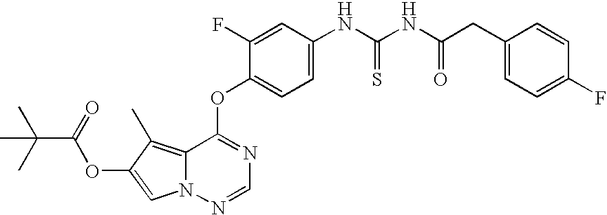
C1=C(F)C(OC2=NC=NN3C2=C(C)C(OC(=O)C(C)(C)C)=C3)=CC=C1NC(NC(CC1=CC=C(F)C=C1)=O)=S
